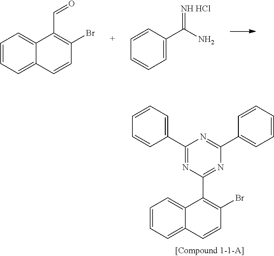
C1=CC=C2C(=C1)C(C1=NC(C3=CC=CC=C3)=NC(C3=CC=CC=C3)=N1)=C(Br)C=C2.C1=CC(C(N)=N)=CC=C1.Cl.C1=CC=C2C(=C1)C(C=O)=C(Br)C=C2
